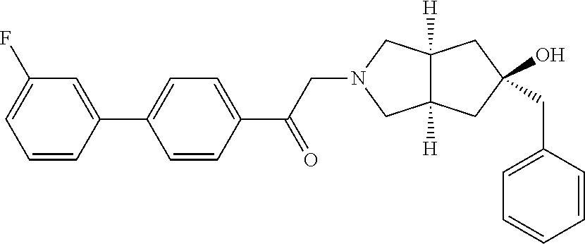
C1=CC(C2=CC=C(C(CN3CC4([H])C([H])(C3)CC(CC3=CC=CC=C3)(O)C4)=O)C=C2)=CC(F)=C1
